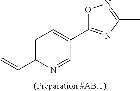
C1=C(C=C)N=CC(C2=NC(C)=NO2)=C1
